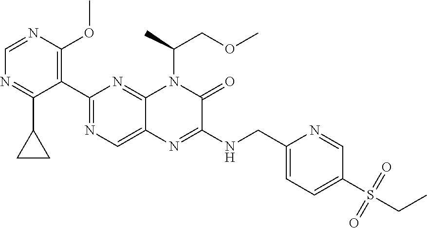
C1=NC(OC)=C(C2=NC=C3C(=N2)N(C(C)COC)C(=O)C(NCC2=CC=C(S(=O)(=O)CC)C=N2)=N3)C(C2CC2)=N1
